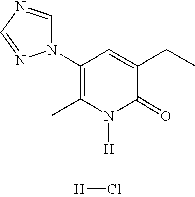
C1(N2C=NC=N2)=C(C)N([H])C(=O)C(CC)=C1.[H]Cl
